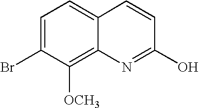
C1=C(Br)C([OCH3])=C2C(=C1)C=CC(O)=N2
